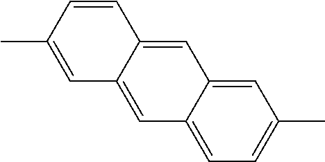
C12=CC=C(C)C=C1C=C1C(=C2)C=C(C)C=C1
